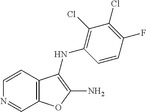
C12=C(C=CN=C1)C(NC1=C(Cl)C(Cl)=C(F)C=C1)=C(N)O2
